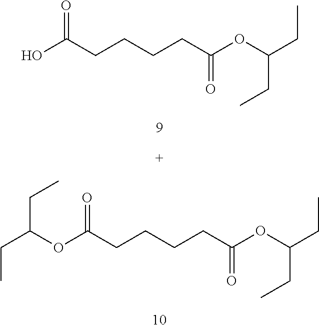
OC(CCCCC(OC(CC)CC)=O)=O.O(C(CCCCC(OC(CC)CC)=O)=O)C(CC)CC
